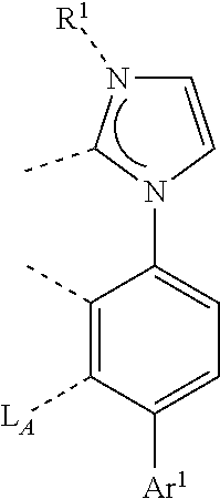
C1(C)=C([LA])C([Ar1])=CC=C1N1C(C)N([R1])C=C1
